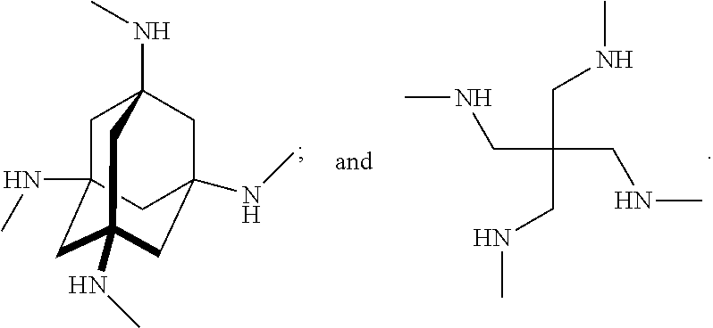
C1C2(NC)CC3(NC)CC(NC)(CC1(NC)C3)C2.CNCC(CNC)(CNC)CNC
